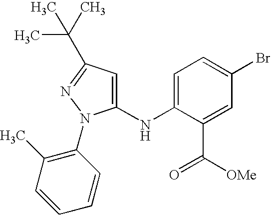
C1(NC2=CC=C(Br)C=C2C([OMe])=O)=CC(C(C)(C)C)=NN1C1=C(C)C=CC=C1
